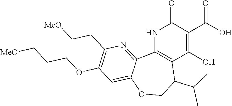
C12=C(NC(=O)C(C(O)=O)=C1O)C1=NC(CC[MeO])=C(OCCC[MeO])C=C1OCC2C(C)C
